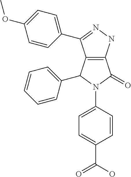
C12=C(NN=C1C1=CC=C(OC)C=C1)C(=O)N(C1=CC=C(C(=O)O)C=C1)C2C1=CC=CC=C1
